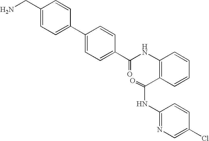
C1(CN)=CC=C(C2=CC=C(C(NC3=C(C(NC4=NC=C(Cl)C=C4)=O)C=CC=C3)=O)C=C2)C=C1
